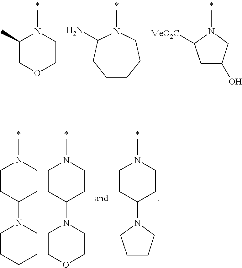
N1(C)C(N)CCCCC1.N1(C)C([MeO2C])CC(O)C1.N1(C)C(C)COCC1.N1(C)CCC(N2CCCCC2)CC1.N1(C)CCC(N2CCOCC2)CC1.N1(C)CCC(N2CCCC2)CC1
